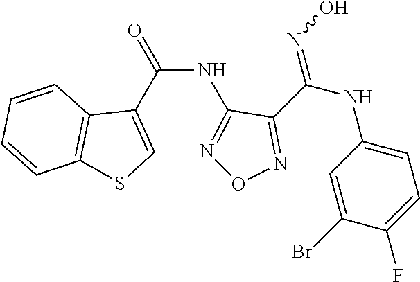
C(NC1=NON=C1C(NC1=CC=C(F)C(Br)=C1)=NO)(=O)C1=CSC2=C1C=CC=C2
